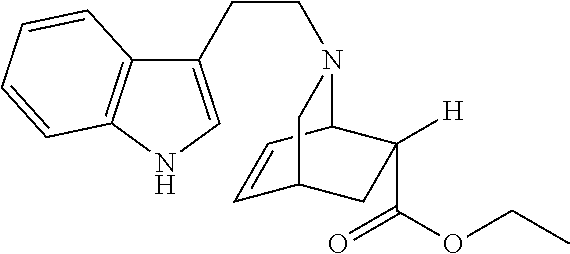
C1(CCN2C3C=CC(CC3([H])C(OCC)=O)C2)=CNC2=C1C=CC=C2
